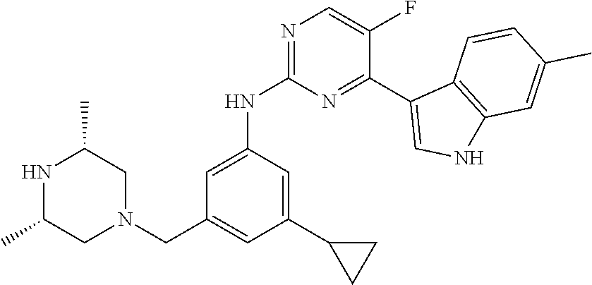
N1C(C)CN(CC2=CC(C3CC3)=CC(NC3=NC=C(F)C(C4=CNC5=C4C=CC(C)=C5)=N3)=C2)CC1C
